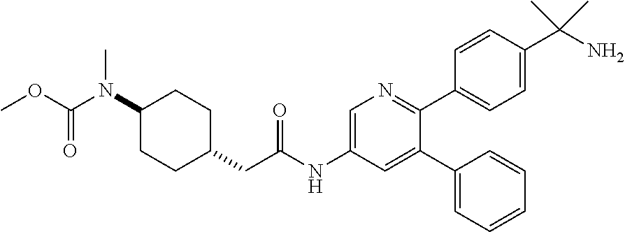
C1(N(C(=O)OC)C)CCC(CC(NC2=CN=C(C3=CC=C(C(N)(C)C)C=C3)C(C3=CC=CC=C3)=C2)=O)CC1
